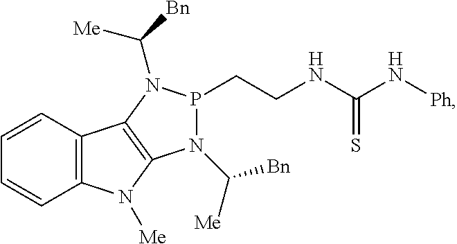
P1(CCNC(N[Ph])=S)N(C([Me])[Bn])C2=C(N1C([Me])[Bn])C1=C(N2[Me])C=CC=C1
